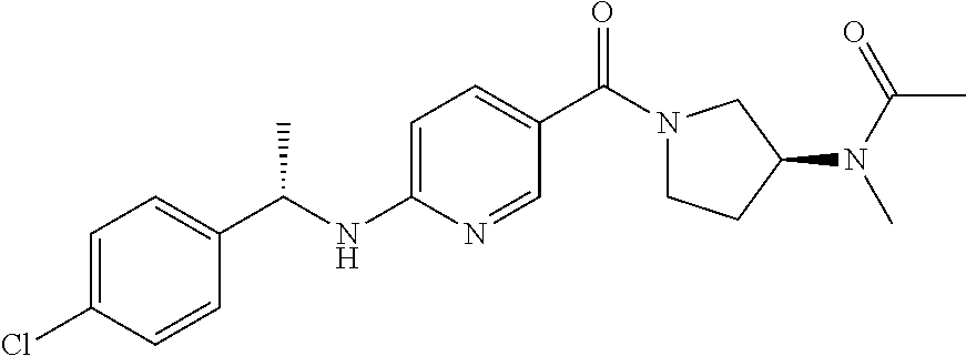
C1=C(Cl)C=CC(C(NC2=CC=C(C(N3CCC(N(C(=O)C)C)C3)=O)C=N2)C)=C1
